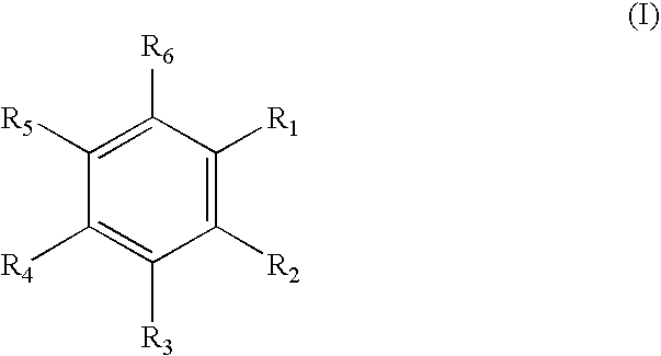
C1([R2])=C([R1])C([R6])=C([R5])C([R4])=C1[R3]
